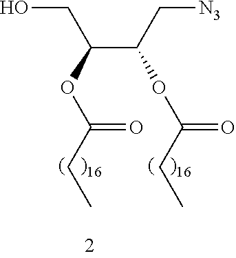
C(C(CO)OC(CC)=O)(C[N3])OC(=O)CC
